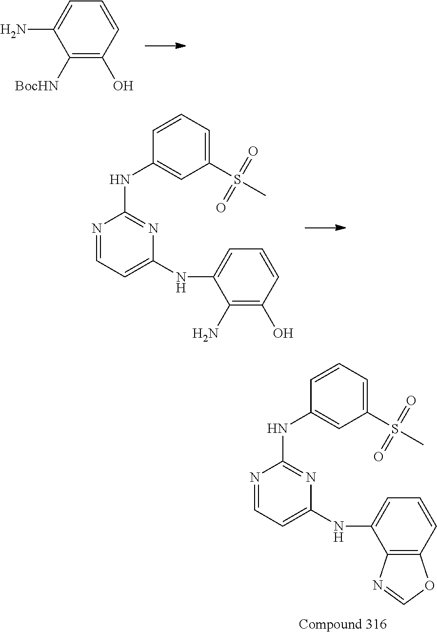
C1=C(N)C([BocHN])=C(O)C=C1.C1=C(NC2=CC=NC(NC3=CC(S(C)(=O)=O)=CC=C3)=N2)C(N)=C(O)C=C1.C1=C(NC2=CC=NC(NC3=CC(S(C)(=O)=O)=CC=C3)=N2)C2=C(C=C1)OC=N2
